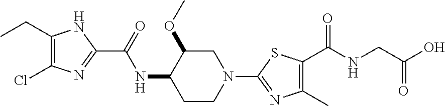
C1(CC)=C(Cl)N=C(C(=O)NC2CCN(C3=NC(C)=C(C(NCC(O)=O)=O)S3)CC2OC)N1
